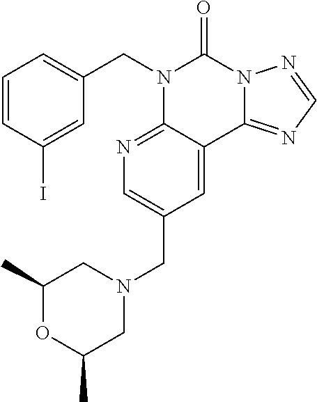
C1=CC=C(CN2C3=NC=C(CN4CC(C)OC(C)C4)C=C3C3=NC=NN3C2=O)C=C1I
